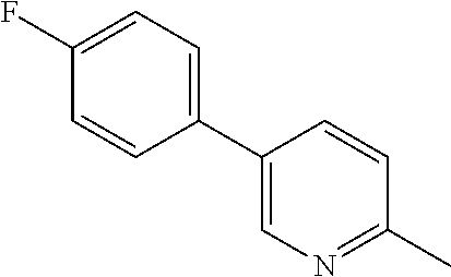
C1(C2=CC=C(F)C=C2)=CN=C(C)C=C1
